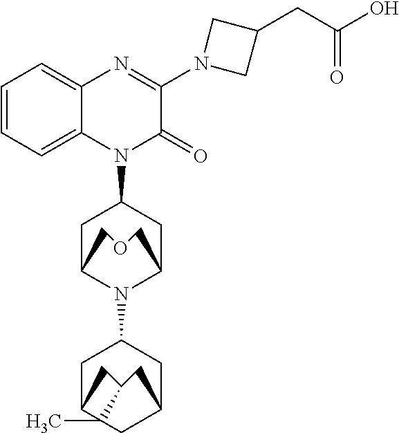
C1=CC=C2C(=C1)N=C(N1CC(CC(=O)O)C1)C(=O)N2C1CC2N(C3CC4CC5CC(CC54C)C3)C(C1)COC2
